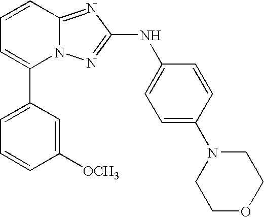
C1(C2=CC=CC3=NC(NC4=CC=C(N5CCOCC5)C=C4)=NN23)=CC=CC([OCH3])=C1
